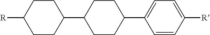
C1CC(C2CCC([R])CC2)CCC1C1=CC=C([R])C=C1
